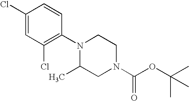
C1(Cl)=CC(Cl)=C(N2C(C)CN(C(OC(C)(C)C)=O)CC2)C=C1
